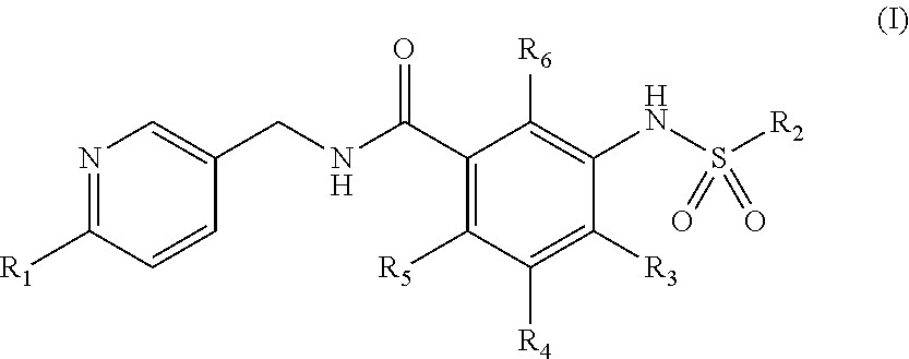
N1=C([R1])C=CC(CNC(C2=C([R5])C([R4])=C([R3])C(NS([R2])(=O)=O)=C2[R6])=O)=C1
